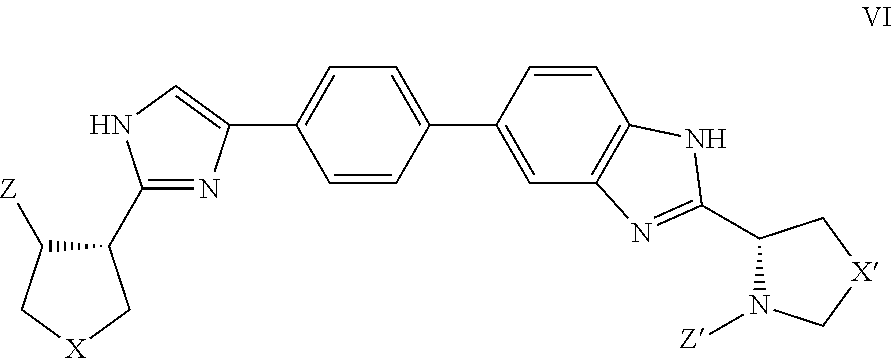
C1(C2=NC(C3=CC=C(C4=CC5=C(C=C4)NC(C4N([Z])C[X]C4)=N5)C=C3)=CN2)C([Z])C[X]C1
